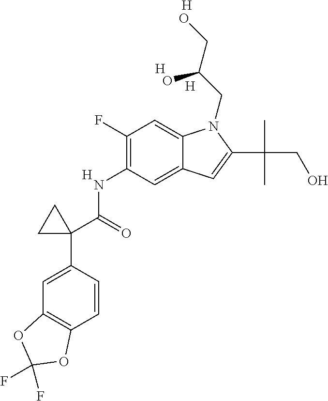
N(C1=C(F)C=C2C(=C1)C=C(C(C)(CO)C)N2CC(CO)O)C(C1(C2=CC3=C(C=C2)OC(F)(F)O3)CC1)=O.[H].[H].[H].[H]
